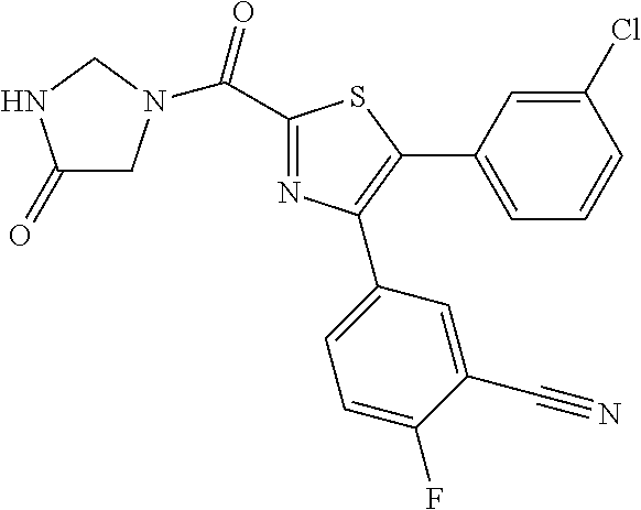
C1(C(=O)N2CC(=O)NC2)=NC(C2=CC=C(F)C(C#N)=C2)=C(C2=CC=CC(Cl)=C2)S1
